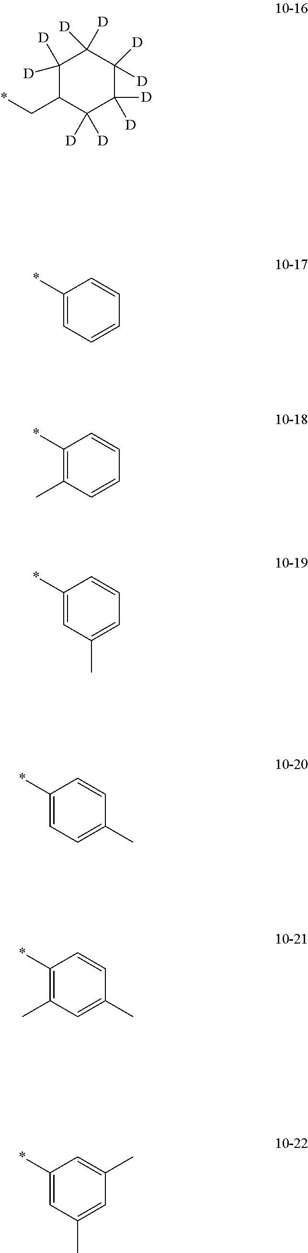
C1([D])([D])C(C*)C([D])([D])C([D])([D])C([D])([D])C1([D])[D].C1(*)=CC=CC=C1.C1(*)=C(C)C=CC=C1.C1(*)=CC(C)=CC=C1.C1(*)=CC=C(C)C=C1.C1(*)=C(C)C=C(C)C=C1.C1(*)=CC(C)=CC(C)=C1
